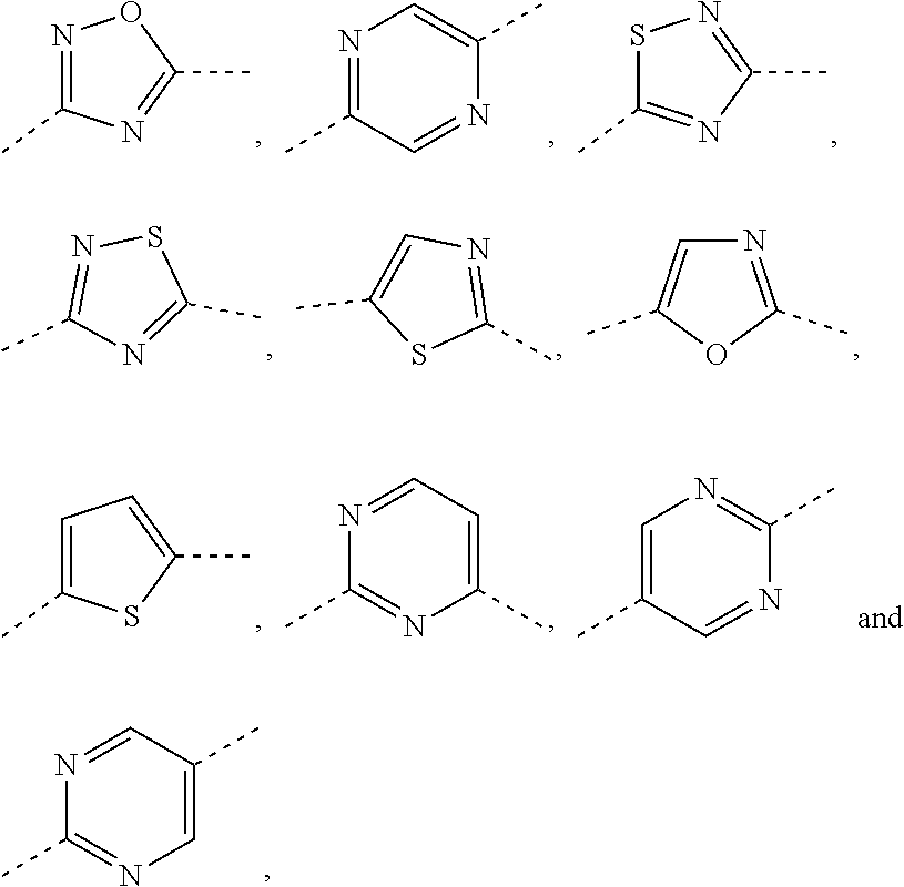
N1=C(C)N=C(C)O1.N1=C(C)C=NC(C)=C1.S1C(C)=NC(C)=N1.N1=C(C)N=C(C)S1.C1=C(C)SC(C)=N1.C1=C(C)OC(C)=N1.C1=C(C)SC(C)=C1.N1=CC=C(C)N=C1C.C1=C(C)C=NC(C)=N1.N1=CC(C)=CN=C1C
